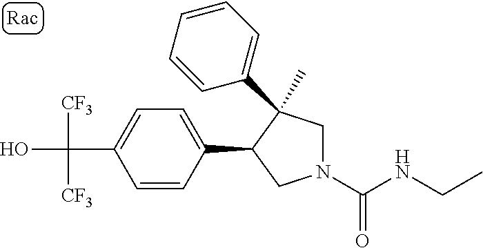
C(C1=CC=C(C2CN(C(=O)NCC)CC2(C)C2=CC=CC=C2)C=C1)(O)([CF3])[CF3]
